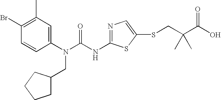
C1(Br)=C(C)C=C(N(C(NC2=NC=C(SCC(C(O)=O)(C)C)S2)=O)CC2CCCC2)C=C1
